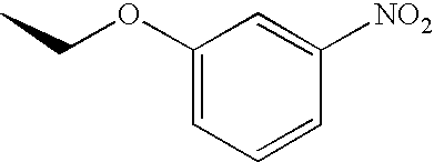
C1=C([NO2])C=CC=C1OCC
